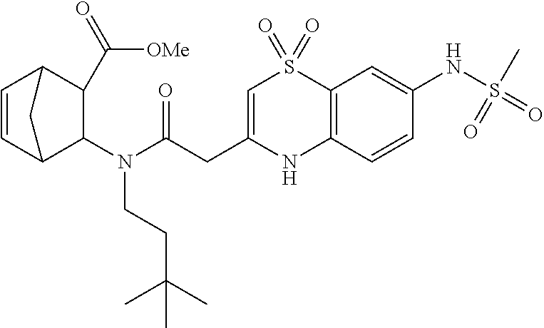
C1=CC2C(N(C(=O)CC3=CS(=O)(=O)C4=C(N3)C=CC(NS(=O)(C)=O)=C4)CCC(C)(C)C)C(C(=O)[OMe])C1C2
